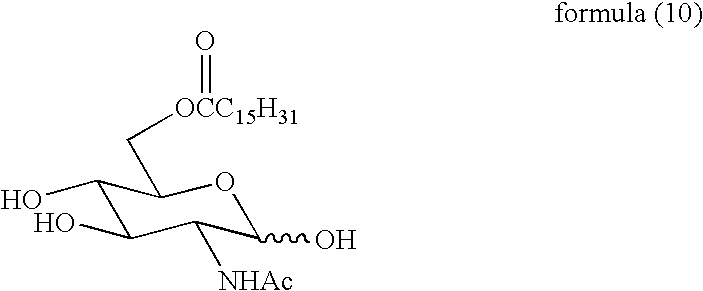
C1(O)C(O)C([NHAc])C(O)OC1C[OCC15H31]=O
